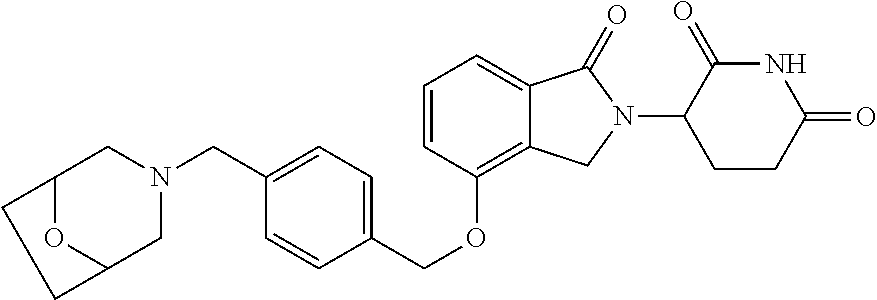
O(C1=C2C(=CC=C1)C(=O)N(C1CCC(=O)NC1=O)C2)CC1=CC=C(CN2CC3OC(C2)CC3)C=C1
